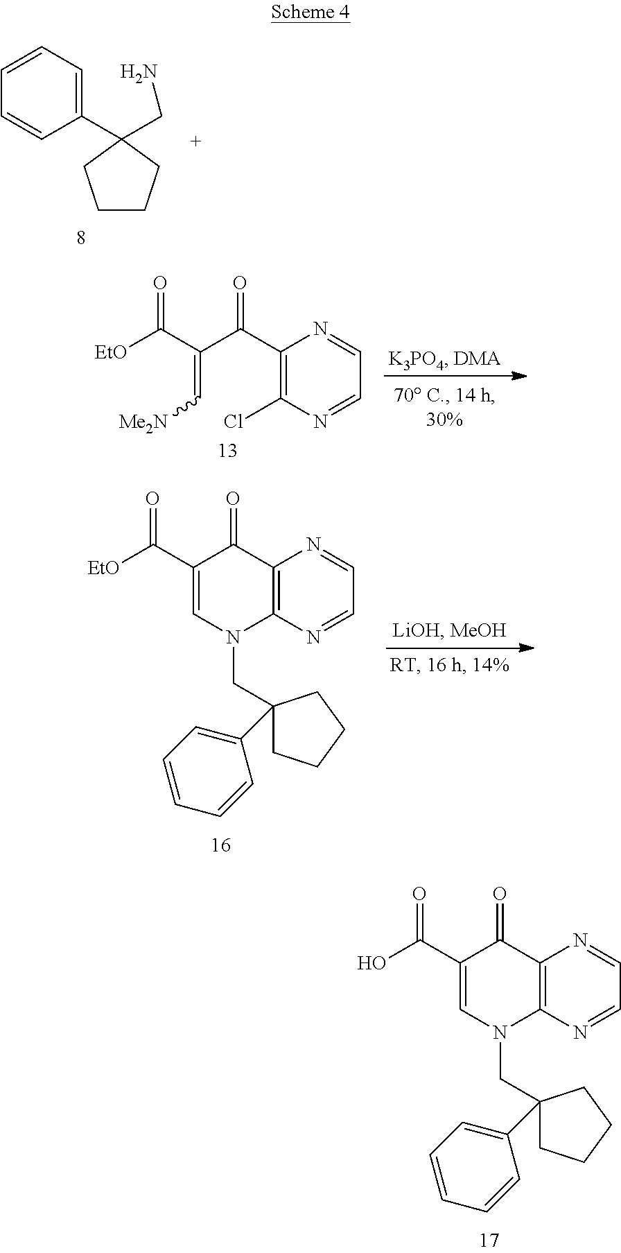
C12=C(N=CC=N1)N(CC1(C3=CC=CC=C3)CCCC1)C=C(C(O)=O)C2=O.C1=CC=C(C2(CN)CCCC2)C=C1.C1(C(C(C([EtO])=O)=C[Me2N])=O)=C(Cl)N=CC=N1.C12=C(N=CC=N1)N(CC1(C3=CC=CC=C3)CCCC1)C=C(C([EtO])=O)C2=O
